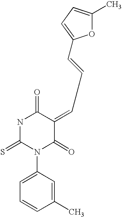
N1C(=S)N(C2=CC=CC(C)=C2)C(=O)C(=CCC=CC2=CC=C(C)O2)C1=O
